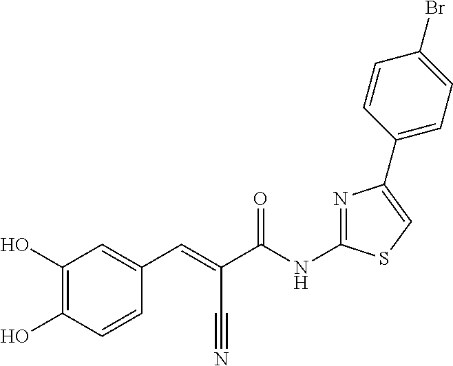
C(C(NC1=NC(C2=CC=C(Br)C=C2)=CS1)=O)(C#N)=CC1=CC(O)=C(O)C=C1
